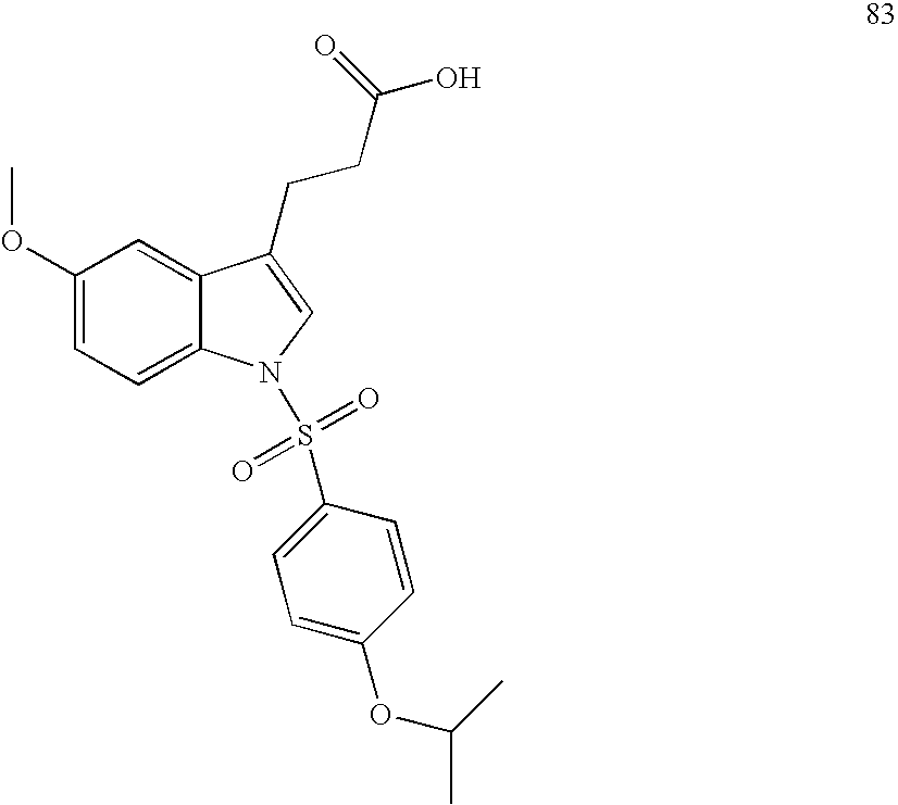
C1=C2C(=CC=C1OC)N(S(C1=CC=C(OC(C)C)C=C1)(=O)=O)C=C2CCC(O)=O
